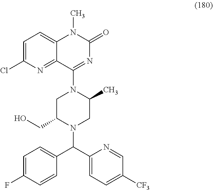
C1(F)=CC=C(C(C2=CC=C([CF3])C=N2)N2C(CO)CN(C3=NC(=O)N(C)C4=CC=C(Cl)N=C43)C(C)C2)C=C1
